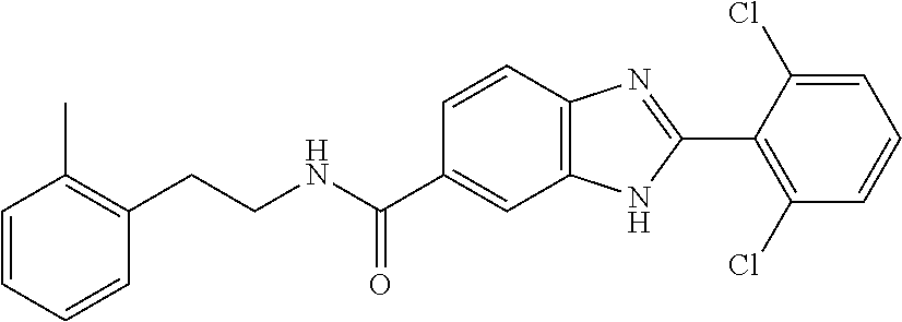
C(NC(C1=CC2=C(C=C1)N=C(C1=C(Cl)C=CC=C1Cl)N2)=O)CC1=C(C)C=CC=C1
